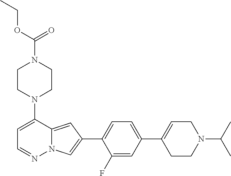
N1(C2=CC=NN3C2=CC(C2=CC=C(C4=CCN(C(C)C)CC4)C=C2F)=C3)CCN(C(=O)OCC)CC1
